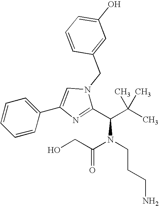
C1(C(C(C)(C)C)N(CCCN)C(CO)=O)=NC(C2=CC=CC=C2)=CN1CC1=CC(O)=CC=C1
